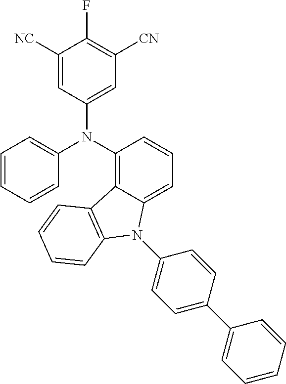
C1([NC])=CC(N(C2=C3C(=CC=C2)N(C2=CC=C(C4=CC=CC=C4)C=C2)C2=C3C=CC=C2)C2=CC=CC=C2)=CC([CN])=C1F
